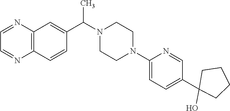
C12=C(C=CC(C(N3CCN(C4=CC=C(C5(O)CCCC5)C=N4)CC3)C)=C1)N=CC=N2
